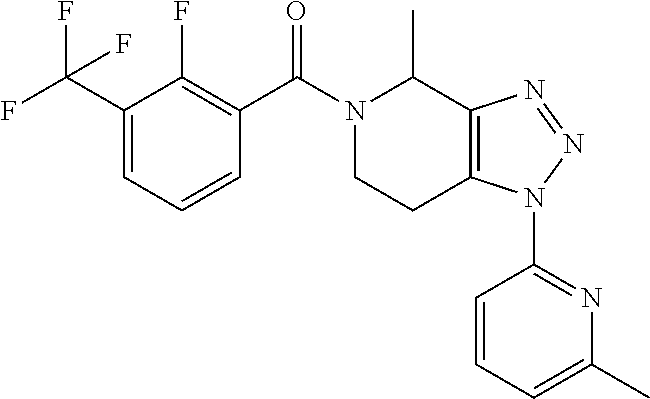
C1(C(F)(F)F)=CC=CC(C(N2C(C)C3=C(CC2)N(C2=NC(C)=CC=C2)N=N3)=O)=C1F
